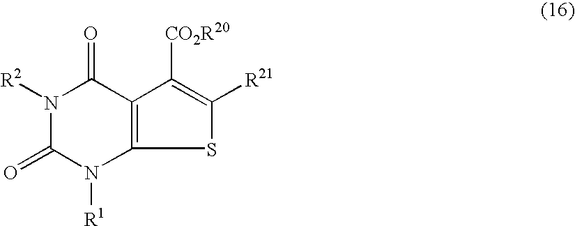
N1([R2])C(=O)N([R1])C2=C(C1=O)C([CO2R20])=C([R21])S2
